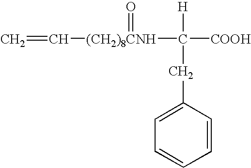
[(CH2)8CNH](C([COOH])([H])CC1=CC=CC=C1)(=O)C=C
